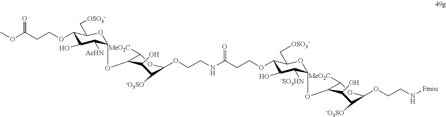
C1(OCCC(OC)=O)C(O)C([AcHN])C(OC2C([MeO2C])OC(OCCNC(CCOC3C(O)C([-SO3HN])C(OC4C([MeO2C])OC(OCCN[Fmoc])C([-O3SO])C4O)OC3C[OSO3-])=O)C([-O3SO])C2O)OC1C[OSO3-]
